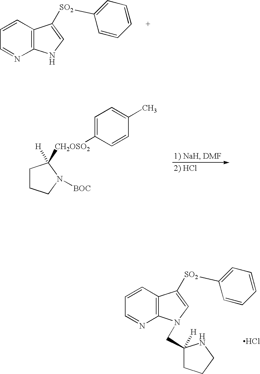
C12=C(C=CC=N1)C([SO2]C1=CC=CC=C1)=CN2.C1CCN([BOC])C1([H])[CH2OSO2]C1=CC=C(C)C=C1.C12=C(C=CC=N1)C([SO2]C1=CC=CC=C1)=CN2CC1([H])CCCN1.Cl
